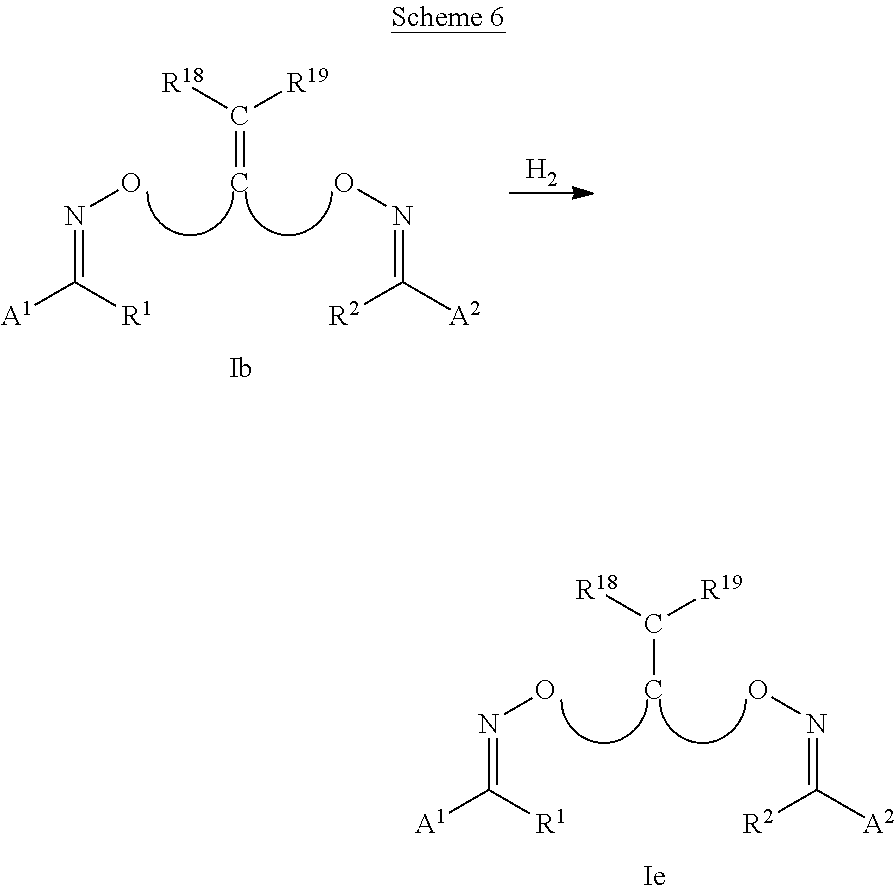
[R18]C([R19])C.ON=C([A2])[R2].ON=C([A1])[R1].[R18]C([R19])=C.ON=C([A2])[R2].ON=C([A1])[R1].[H2]
